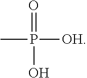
CP([OH])(=O)O
